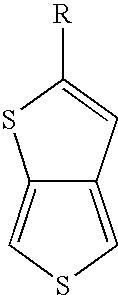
C1=C([R])SC2=CSC=C12
